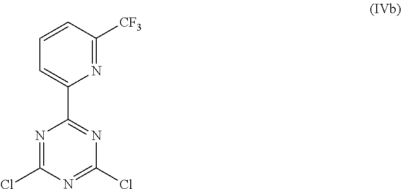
ClC1=NC(C2=CC=CC([CF3])=N2)=NC(Cl)=N1
